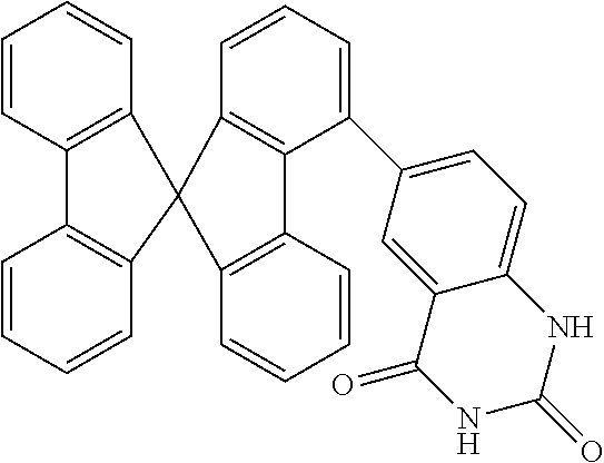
C1=CC2=C(C=C1)C1(C3=C2C=CC=C3)C2=C(C(C3=CC=C4C(=C3)C(=O)NC(=O)N4)=CC=C2)C2=C1C=CC=C2
